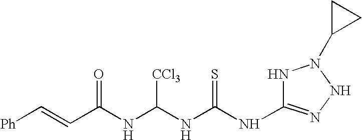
C(NC(NC(NC1=NNN(C2CC2)N1)=S)[CCl3])(=O)C=C[Ph]
